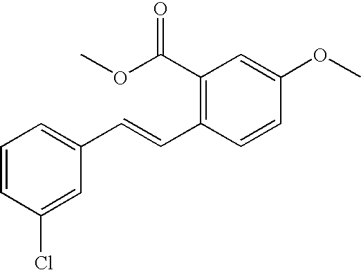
C1=CC(Cl)=CC(C=CC2=C(C(OC)=O)C=C(OC)C=C2)=C1
